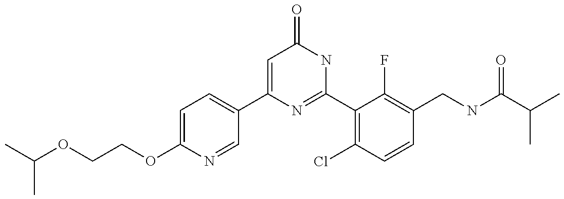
C1(C2=CC=C(OCCOC(C)C)N=C2)=CC(=O)NC(C2=C(Cl)C=CC(CNC(C(C)C)=O)=C2F)=N1
